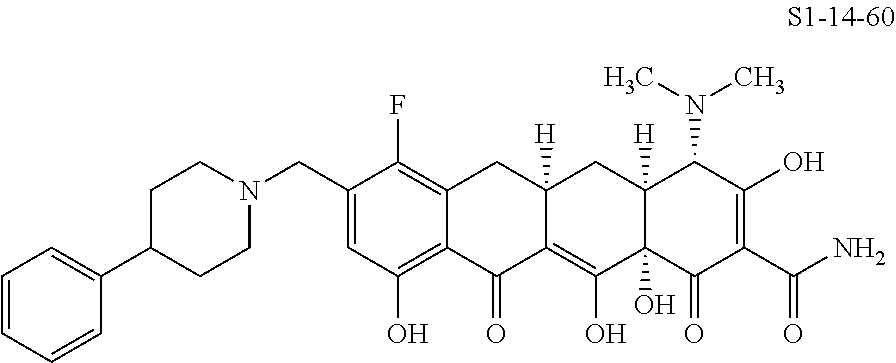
C1(CN2CCC(C3=CC=CC=C3)CC2)=CC(O)=C2C(=C1F)CC1([H])C(=C(O)C3(O)C([H])(C1)C(N(C)C)C(O)=C(C(N)=O)C3=O)C2=O
